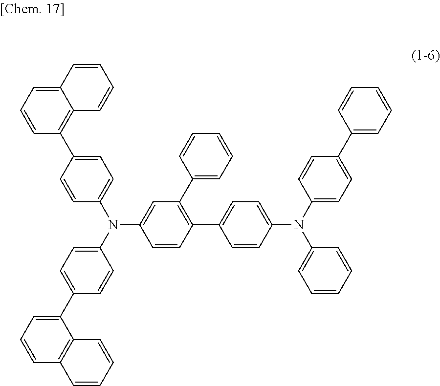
C12=CC=CC(C3=CC=C(N(C4=CC=C(C5=CC=CC6=C5C=CC=C6)C=C4)C4=CC(C5=CC=CC=C5)=C(C5=CC=C(N(C6=CC=CC=C6)C6=CC=C(C7=CC=CC=C7)C=C6)C=C5)C=C4)C=C3)=C1C=CC=C2
